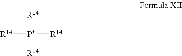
[R14][P+]([R14])([R14])[R14]
